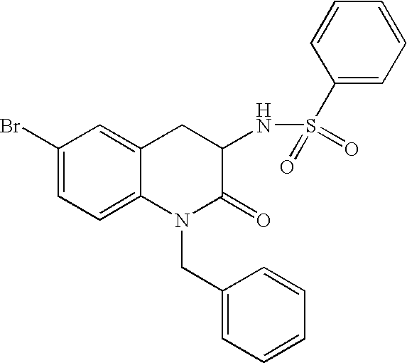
C1(Br)=CC=C2C(=C1)CC(NS(C1=CC=CC=C1)(=O)=O)C(=O)N2CC1=CC=CC=C1
